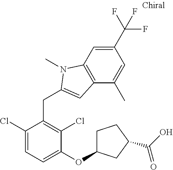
C1(Cl)=CC=C(OC2CCC(C(O)=O)C2)C(Cl)=C1CC1=CC2=C(C=C(C(F)(F)F)C=C2C)N1C
